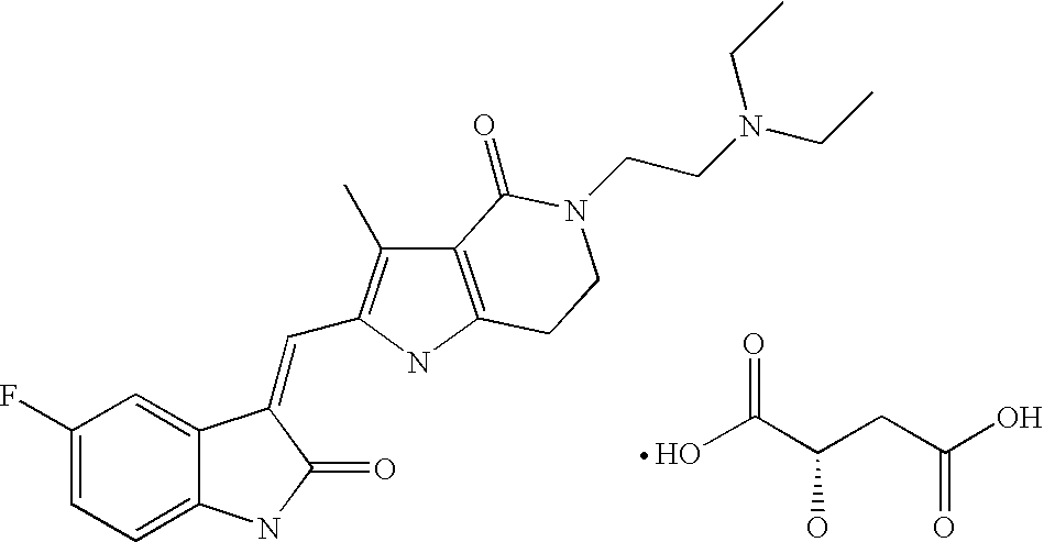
OC(=O)C(CC(O)=O)O.C1=C(F)C=C2C(=C1)NC(=O)C2=CC1=C(C)C2=C(N1)CCN(CCN(CC)CC)C2=O
